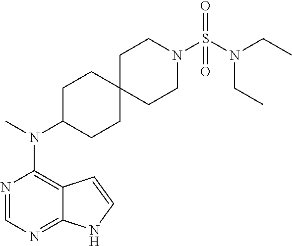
N1=CN=C2C(=C1N(C)C1CCC3(CC1)CCN(S(N(CC)CC)(=O)=O)CC3)C=CN2
